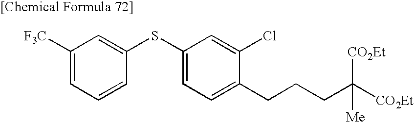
C1([F3C])=CC=CC(SC2=CC=C(CCCC([CO2Et])([CO2Et])[Me])C(Cl)=C2)=C1
